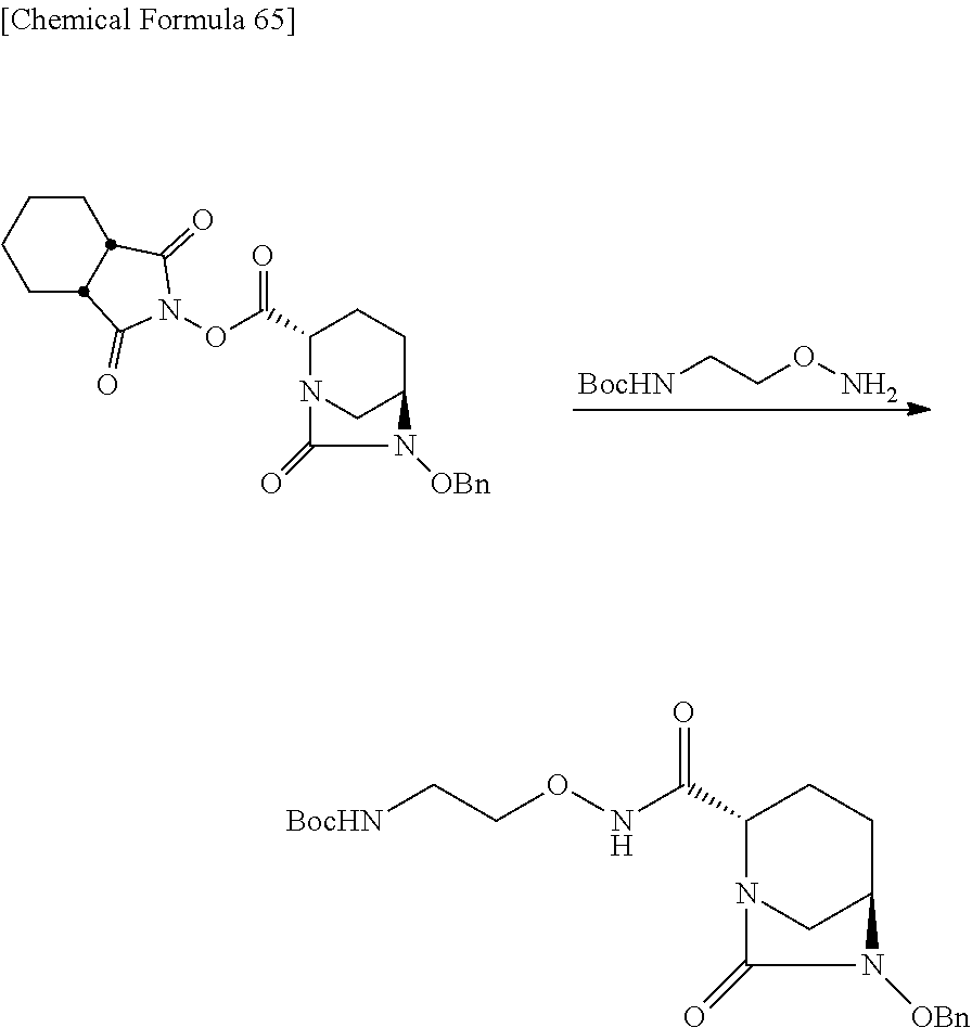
[BocHN]CCON.C1(C(ON2C(=O)C3CCCCC3C2=O)=O)N2CC(CC1)N([OBn])C2=O.C1(C(NOCC[BocHN])=O)N2CC(CC1)N([OBn])C2=O
